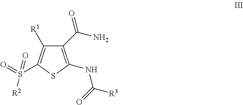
C1(C(N)=O)=C(NC([R3])=O)SC(S(=O)(=O)[R2])=C1[R1]
